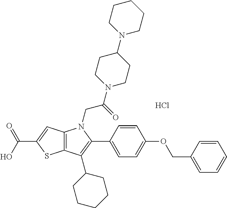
C12=C(C=C(C(O)=O)S1)N(CC(N1CCC(N3CCCCC3)CC1)=O)C(C1=CC=C(OCC3=CC=CC=C3)C=C1)=C2C1CCCCC1.Cl
